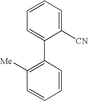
C1=C(C2=C([Me])C=CC=C2)C([CN])=CC=C1
